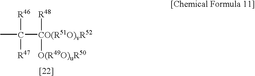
CC([CO(R51O)vR52]([R48])[O(R49O)uR50])([R46])[R47]
